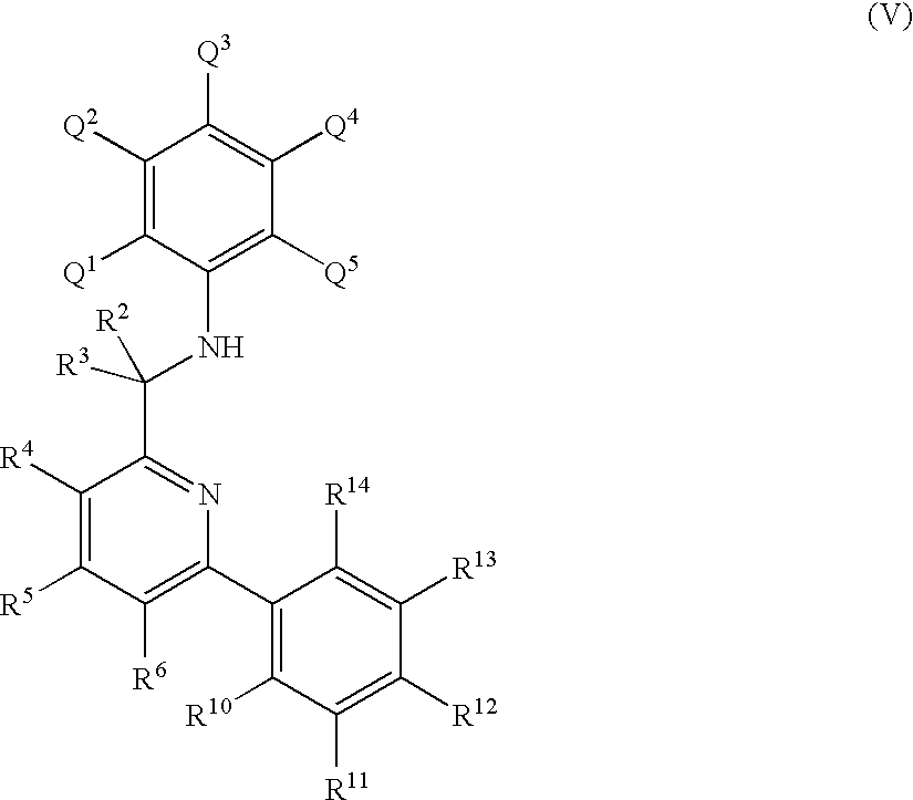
C1([R4])=C([R5])C([R6])=C(C2=C([R10])C([R11])=C([R12])C([R13])=C2[R14])N=C1C([R3])([R2])NC1=C([Q5])C([Q4])=C([Q3])C([Q2])=C1[Q1]
